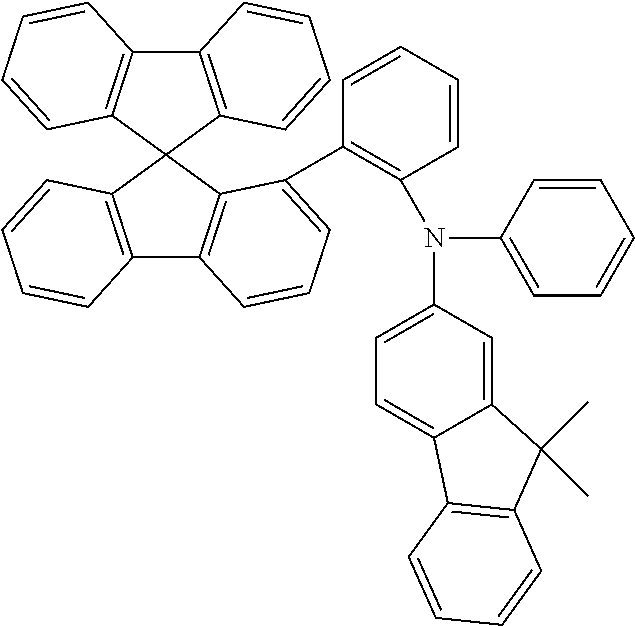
C12=C(C3(C4=C1C=CC=C4)C1=C(C4=C3C(C3=C(N(C5=CC=C6C(=C5)C(C)(C)C5=C6C=CC=C5)C5=CC=CC=C5)C=CC=C3)=CC=C4)C=CC=C1)C=CC=C2
